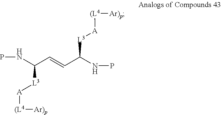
[L3](C(NP)C=CC(NP)[L3][A][(L4][Ar)p])[A][(L4][Ar)p]
